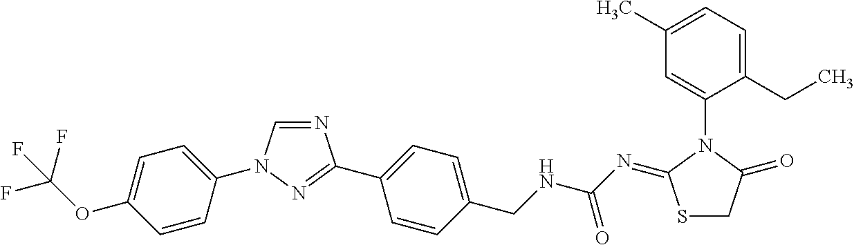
N1=CN(C2=CC=C(OC(F)(F)F)C=C2)N=C1C1=CC=C(CNC(N=C2SCC(=O)N2C2=CC(C)=CC=C2CC)=O)C=C1
